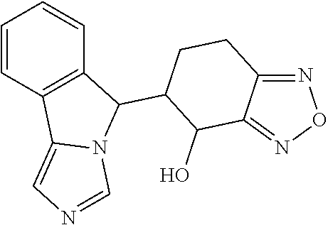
C1=CC2=C(C=C1)C(C1CCC3=NON=C3C1O)N1C2=CN=C1
